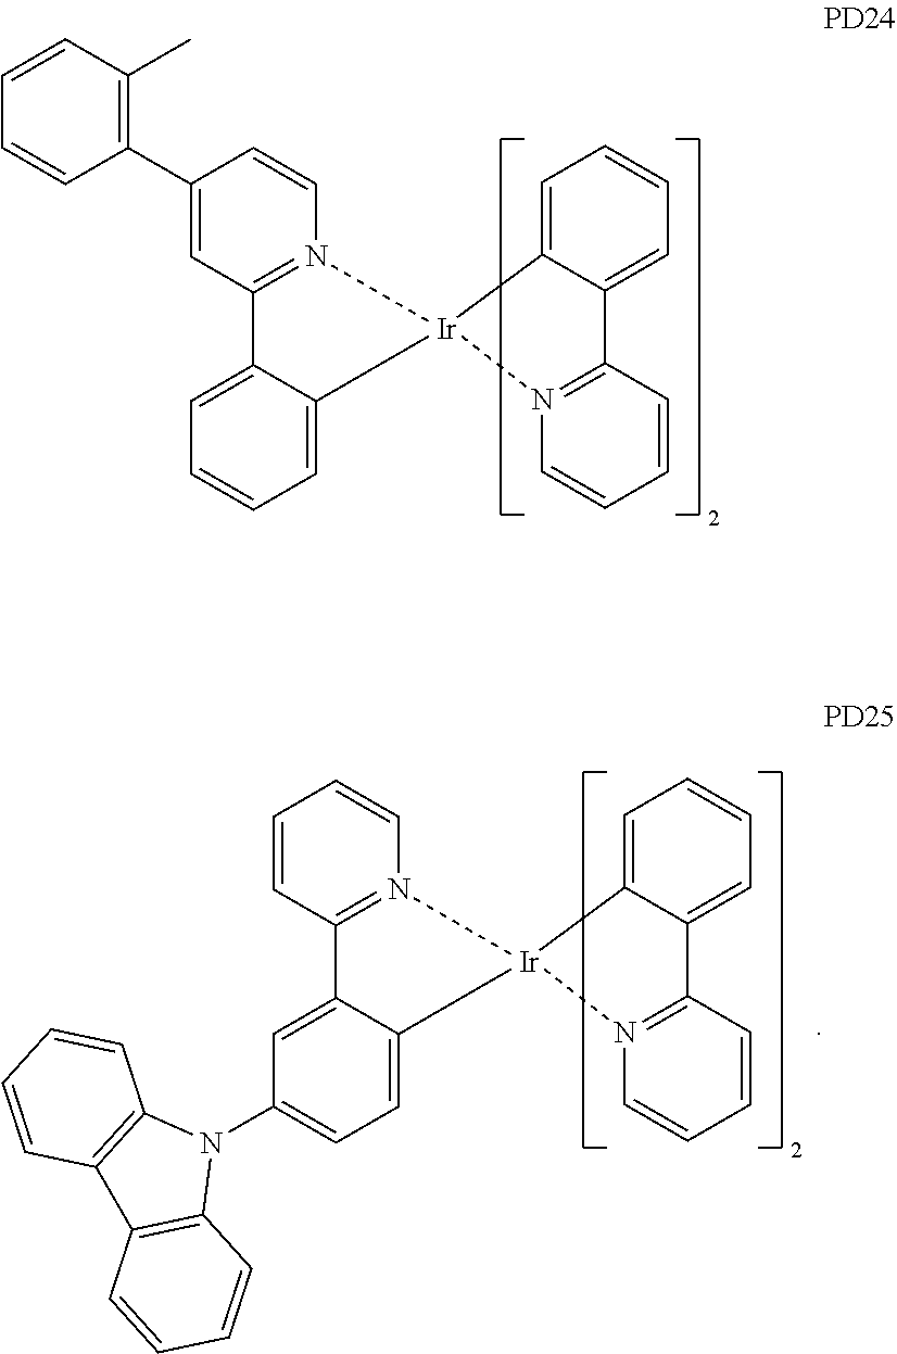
C1(C2=C(C)C=CC=C2)=CC2=N(C=C1)[Ir]1(C3=CC=CC=C23)C2=CC=CC=C2C2=N1C=CC=C2.C1=CC2=N(C=C1)[Ir]1(C3=CC=C(N4C5=C(C6=C4C=CC=C6)C=CC=C5)C=C23)C2=CC=CC=C2C2=N1C=CC=C2
